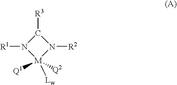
C1([R3])N([R1])[M]([Lw])([Q1])([Q2])N1[R2]
